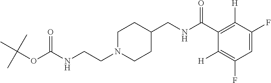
N(CCN1CCC(CNC(C2=C([H])C(F)=CC(F)=C2[H])=O)CC1)C(OC(C)(C)C)=O
